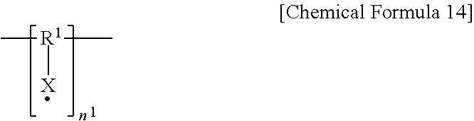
C[R1](C)[X]
